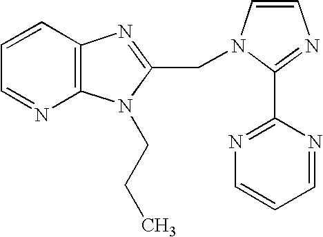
C1=CC2=C(N=C1)N(CCC)C(CN1C=CN=C1C1=NC=CC=N1)=N2
